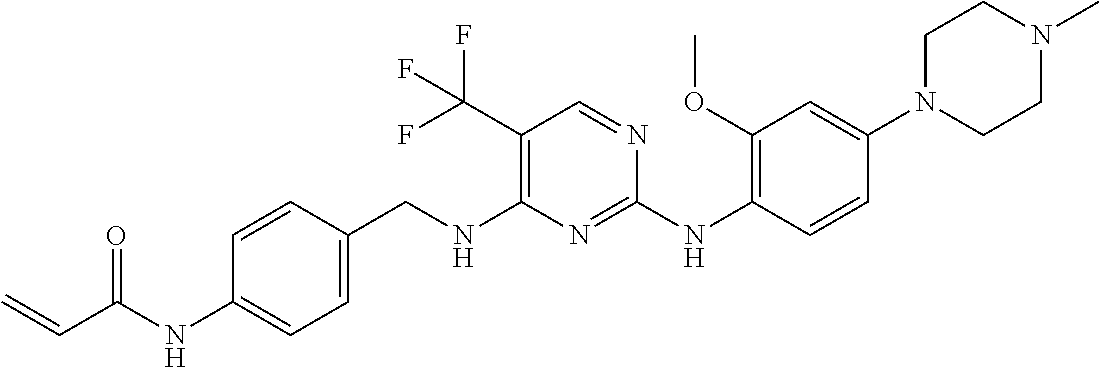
C=CC(NC1=CC=C(CNC2=C(C(F)(F)F)C=NC(NC3=C(OC)C=C(N4CCN(C)CC4)C=C3)=N2)C=C1)=O
